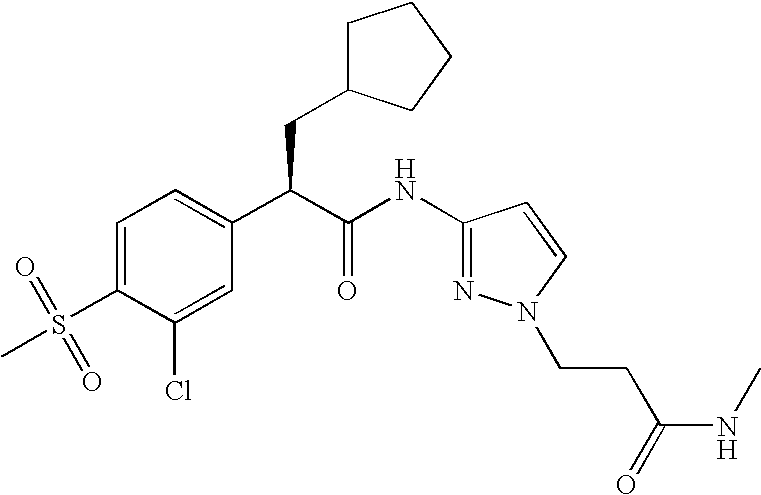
C1=C(S(=O)(C)=O)C(Cl)=CC(C(C(NC2=NN(CCC(NC)=O)C=C2)=O)CC2CCCC2)=C1
